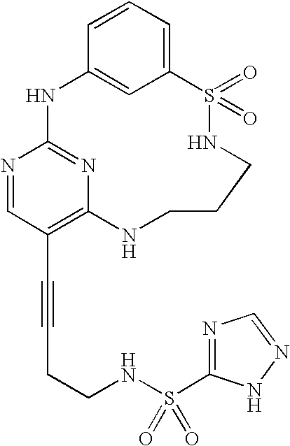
C1=CC=C2C=C1NC1=NC(=C(C#CCCNS(C3=NC=NN3)(=O)=O)C=N1)NCCCNS2(=O)=O
